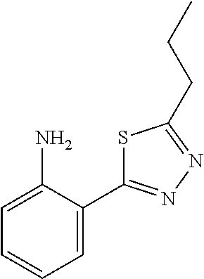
C1=C(C2=NN=C(CCC)S2)C(N)=CC=C1
